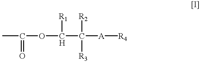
CC(OC(C([A][R4])([R2])[R3])[R1])=O
